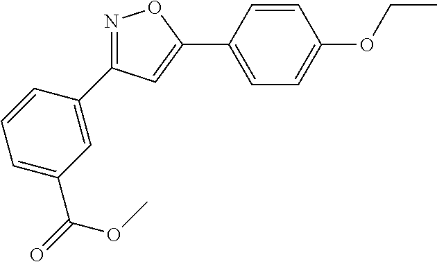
N1=C(C2=CC(C(=O)OC)=CC=C2)C=C(C2=CC=C(OCC)C=C2)O1
